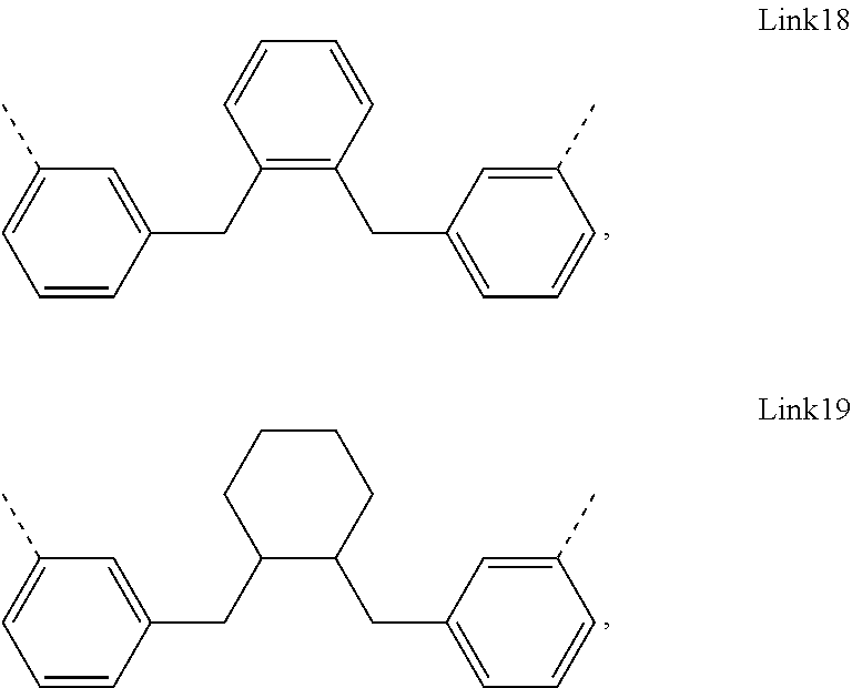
C1(CC2=CC(C)=CC=C2)=C(CC2=CC=CC(C)=C2)C=CC=C1.C1(CC2=CC(C)=CC=C2)C(CC2=CC=CC(C)=C2)CCCC1
